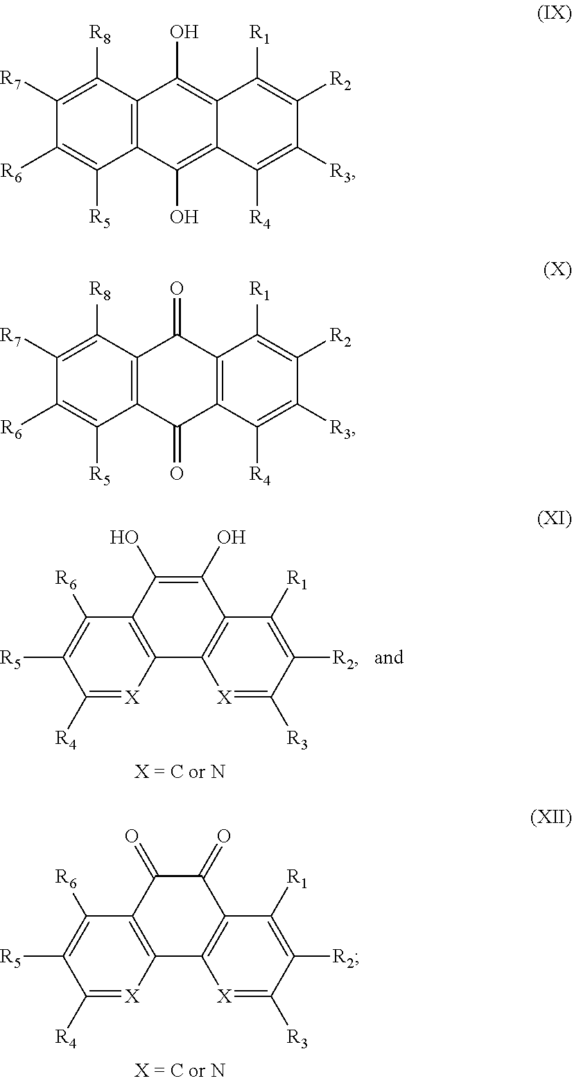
C1([R4])=[X]C2=C(C([R6])=C1[R5])C(=O)C(=O)C1=C2[X]=C([R3])C([R2])=C1[R1].C1([R4])=[X]C2=C(C([R6])=C1[R5])C(O)=C(O)C1=C2[X]=C([R3])C([R2])=C1[R1].C1([R7])=C([R8])C2=C(C([R5])=C1[R6])C(O)=C1C(=C2O)C([R1])=C([R2])C([R3])=C1[R4].C1([R7])=C([R8])C2=C(C([R5])=C1[R6])C(=O)C1=C(C2=O)C([R1])=C([R2])C([R3])=C1[R4]
